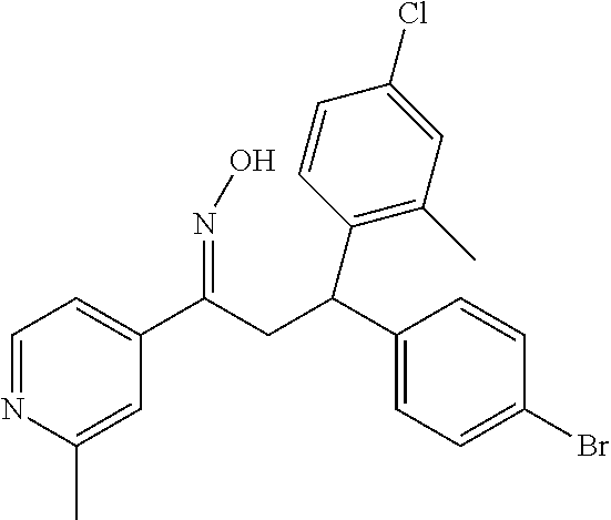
C1=NC(C)=CC(C(CC(C2=CC=C(Br)C=C2)C2=C(C)C=C(Cl)C=C2)=NO)=C1
